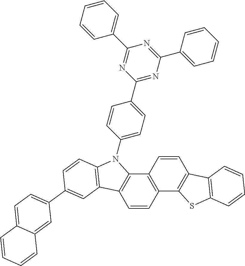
C1=CC2=C(C3=C1C1=C(C=C3)C3=C(C=CC(C4=CC=C5C(=C4)C=CC=C5)=C3)N1C1=CC=C(C3=NC(C4=CC=CC=C4)=NC(C4=CC=CC=C4)=N3)C=C1)SC1=C2C=CC=C1
